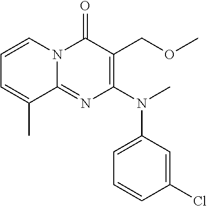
C1=CC(Cl)=CC(N(C2=C(COC)C(=O)N3C(=N2)C(C)=CC=C3)C)=C1
